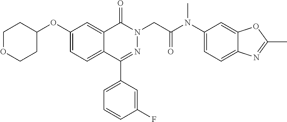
C1(C2=CC=CC(F)=C2)=NN(CC(N(C2=CC=C3C(=C2)OC(C)=N3)C)=O)C(=O)C2=CC(OC3CCOCC3)=CC=C12
